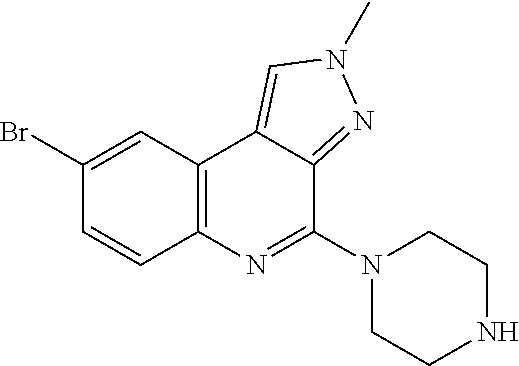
C1(Br)=CC2=C(C=C1)N=C(N1CCNCC1)C1=NN(C)C=C21
